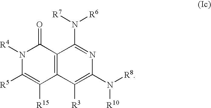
N1([R4])C([R5])=C([R15])C2=C(C1=O)C(N([R7])[R6])=NC(N([R10])[R8])=C2[R3]
